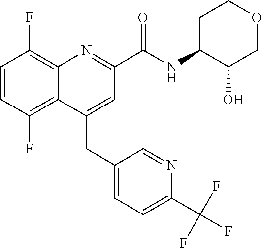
C(C1=CC(C(NC2C(O)COCC2)=O)=NC2=C(F)C=CC(F)=C12)C1=CC=C(C(F)(F)F)N=C1
